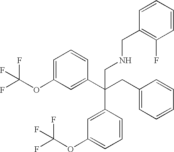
C1=C(OC(F)(F)F)C=C(C(CC2=CC=CC=C2)(CNCC2=C(F)C=CC=C2)C2=CC(OC(F)(F)F)=CC=C2)C=C1
